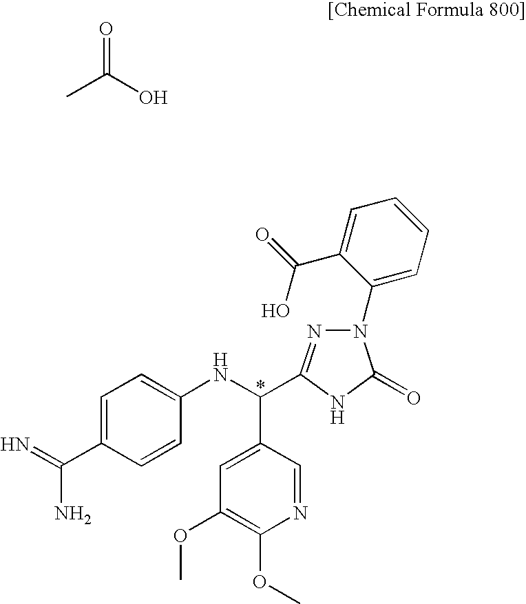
CC(O)=O.C1=C(C(N)=N)C=CC(NC(C2=CC(OC)=C(OC)N=C2)C2=NN(C3=CC=CC=C3C(O)=O)C(=O)N2)=C1
